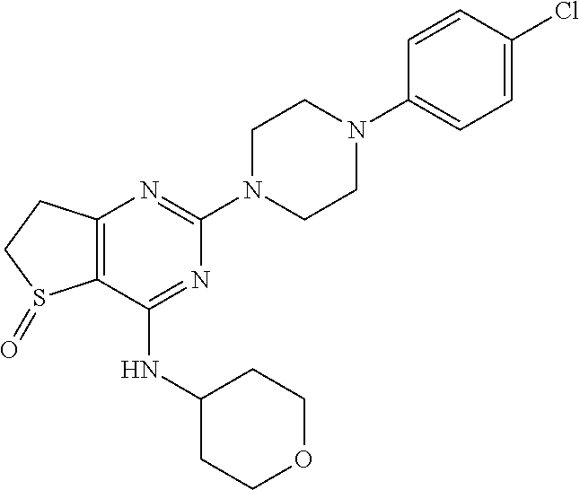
N(C1=NC(N2CCN(C3=CC=C(Cl)C=C3)CC2)=NC2=C1S(=O)CC2)C1CCOCC1
